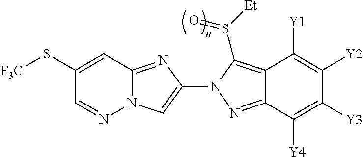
N12C(=NC(N3N=C4C(=C3S([Et])=O)C([Y1])=C([Y2])C([Y3])=C4[Y4])=C1)C=C(S[F3C])C=N2
